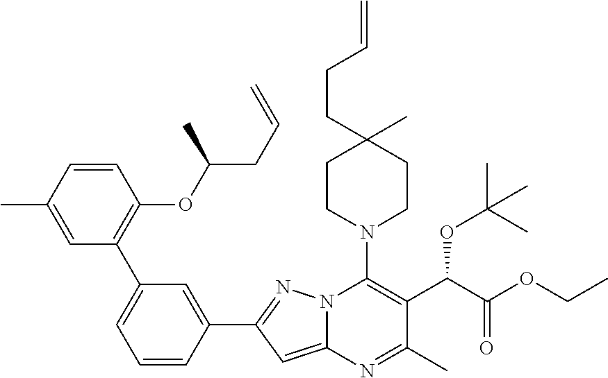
C1(C2=C(OC(CC=C)C)C=CC(C)=C2)=CC=CC(C2=NN3C(=C2)N=C(C)C(C(C(OCC)=O)OC(C)(C)C)=C3N2CCC(C)(CCC=C)CC2)=C1
